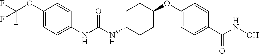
C1(NC(NC2CCC(OC3=CC=C(C(NO)=O)C=C3)CC2)=O)=CC=C(OC(F)(F)F)C=C1
